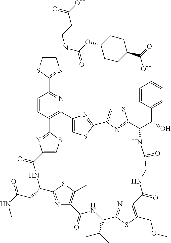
C1(N(C(OC2CCC(C(=O)O)CC2)=O)CCC(O)=O)=CSC(C2=NC3=C(C=C2)C2=NC(=CS2)C(=O)NC(CC(NC)=O)C2=NC(=C(C)S2)C(=O)NC(C(C)C)C2=NC(=C(COC)S2)C(=O)NCC(=O)NC(C(C2=CC=CC=C2)O)C2=NC(=CS2)C2=NC3=CS2)=N1
